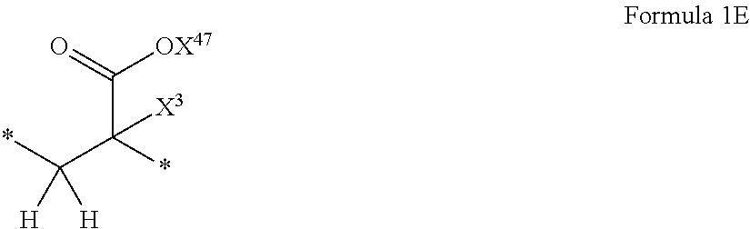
*C(C(*)([X3])C(=O)[OX47])([H])[H]
